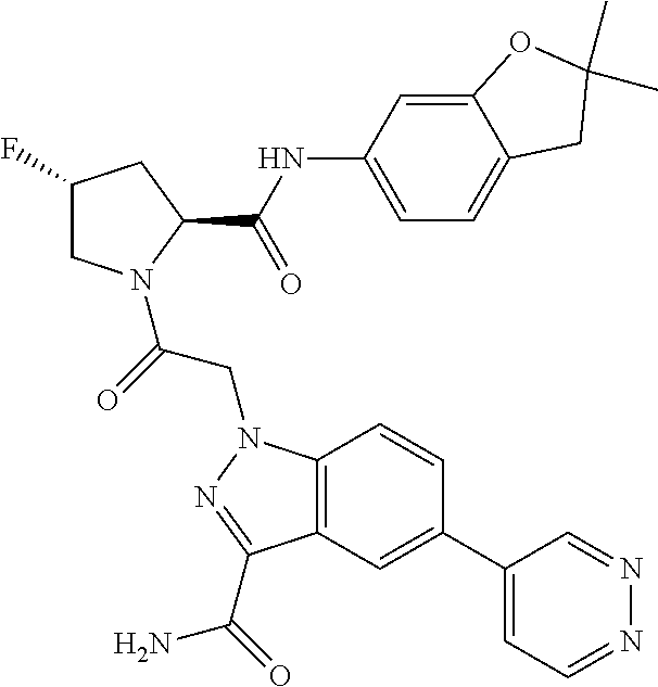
C12=C(C=C(C3=CC=NN=C3)C=C1)C(C(=O)N)=NN2CC(=O)N1CC(F)CC1C(NC1=CC=C2C(=C1)OC(C)(C)C2)=O
